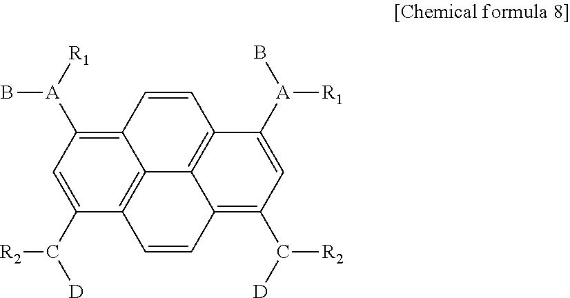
C12=C([A]([R1])B)C=C(C([D])[R2])C3=C1C1=C(C=C2)C([A](B)[R1])=CC(C([D])[R2])=C1C=C3
